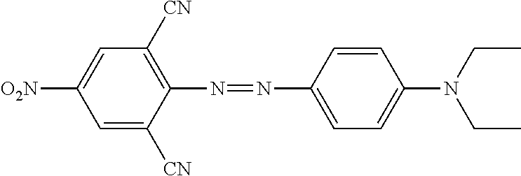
[NO2]C1=CC([CN])=C(N=NC2=CC=C(N(CC)CC)C=C2)C([CN])=C1
